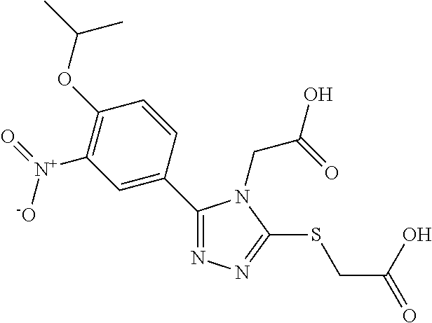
C1(C2=CC([N+]([-O])=O)=C(OC(C)C)C=C2)=NN=C(SCC(O)=O)N1CC(=O)O
